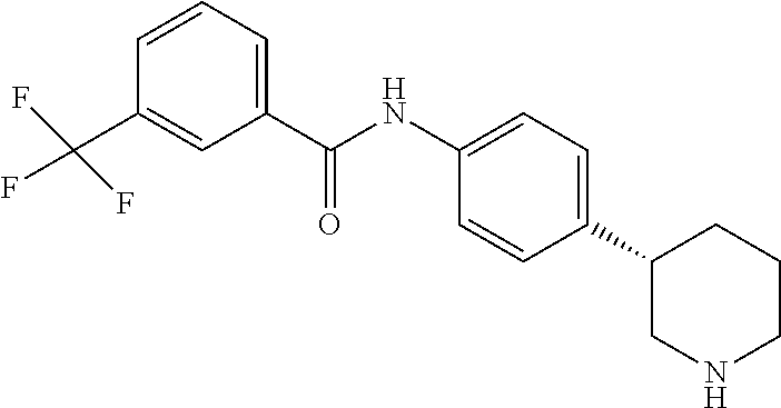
C(=O)(NC1=CC=C(C2CNCCC2)C=C1)C1=CC=CC(C(F)(F)F)=C1
